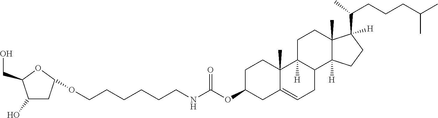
C(CCCCCNC(OC1CC2=CCC3C([H])(C2(C)CC1)CCC1(C)C3([H])CCC1([H])C(CCCC(C)C)C)=O)OC1CC(O)C(CO)O1
